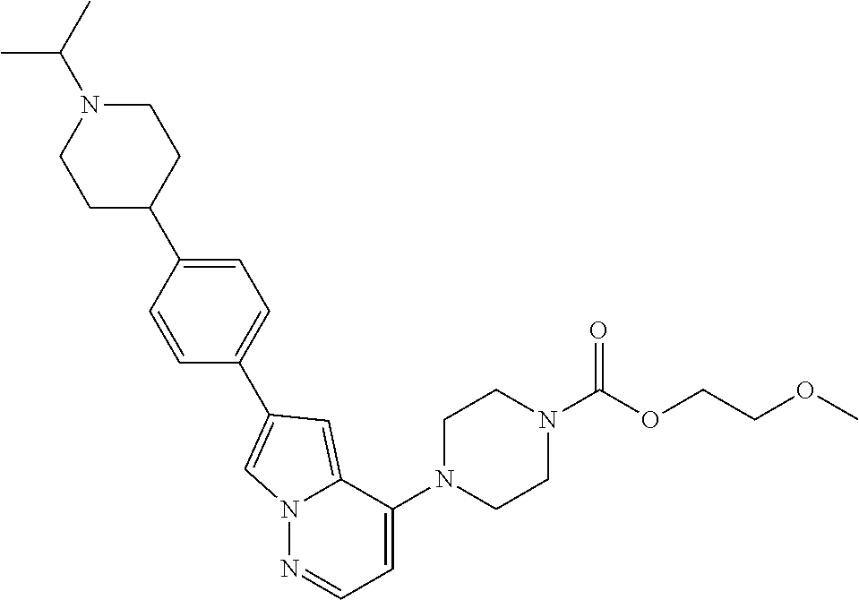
C1N(C(OCCOC)=O)CCN(C2=CC=NN3C2=CC(C2=CC=C(C4CCN(C(C)C)CC4)C=C2)=C3)C1
